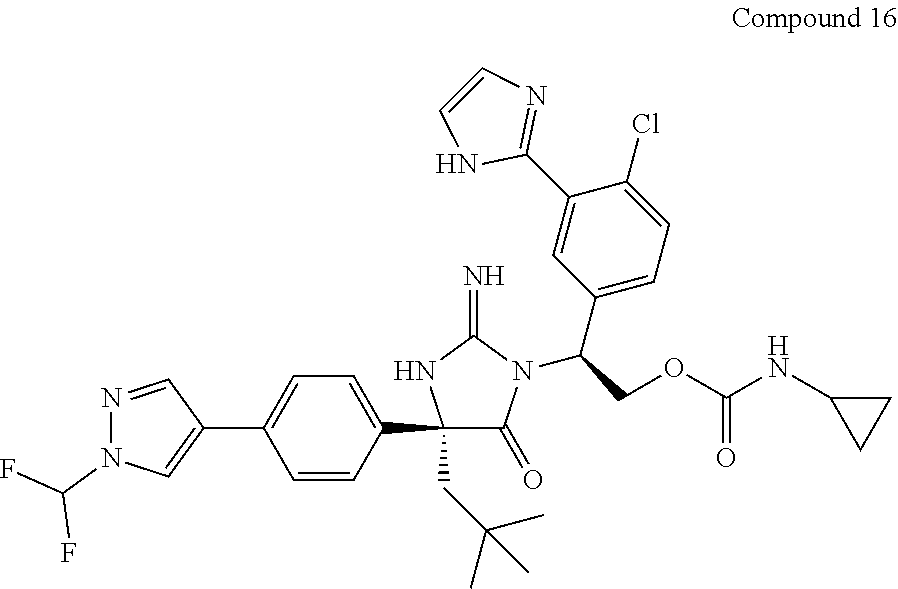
C1(C2=CC=C(C3=CN(C(F)F)N=C3)C=C2)(CC(C)(C)C)C(=O)N(C(C2=CC=C(Cl)C(C3=NC=CN3)=C2)COC(NC2CC2)=O)C(=N)N1
